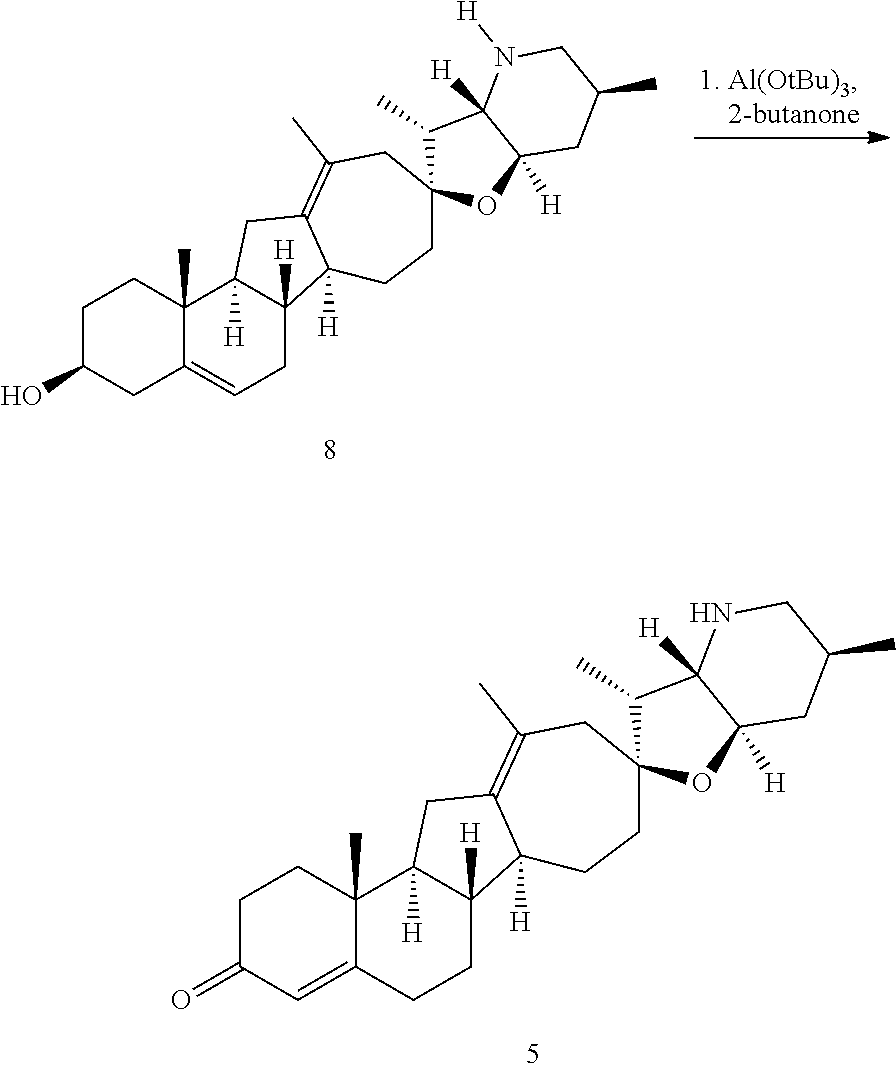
C1C(=O)C=C2C(C)(C1)C1([H])C([H])(CC2)C2([H])C(=C(C)CC3(OC4([H])C([H])(C3C)NCC(C)C4)CC2)C1.C1C(O)CC2=CCC3([H])C([H])(C2(C)C1)CC1=C(C)CC2(OC4([H])C([H])(C2C)N([H])CC(C)C4)CCC31[H]
